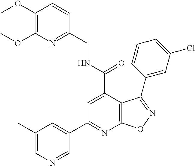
C1(OC)=C(OC)N=C(CNC(=O)C2=CC(C3=CC(C)=CN=C3)=NC3=C2C(C2=CC(Cl)=CC=C2)=NO3)C=C1
